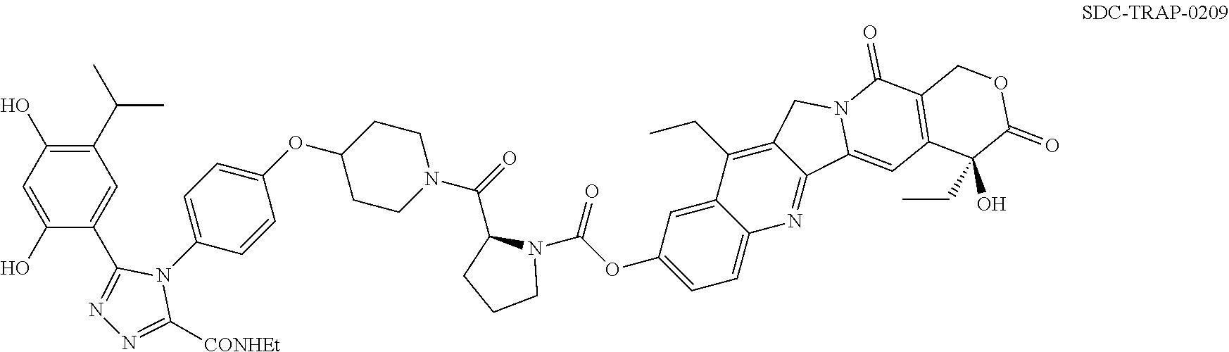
C1=C2C(=CC(OC(N3C(C(=O)N4CCC(OC5=CC=C(N6C(C7=CC(C(C)C)=C(O)C=C7O)=NN=C6[CONHEt])C=C5)CC4)CCC3)=O)=C1)C(CC)=C1C(=N2)C2=CC3=C(C(=O)N2C1)COC(=O)C3(O)CC
